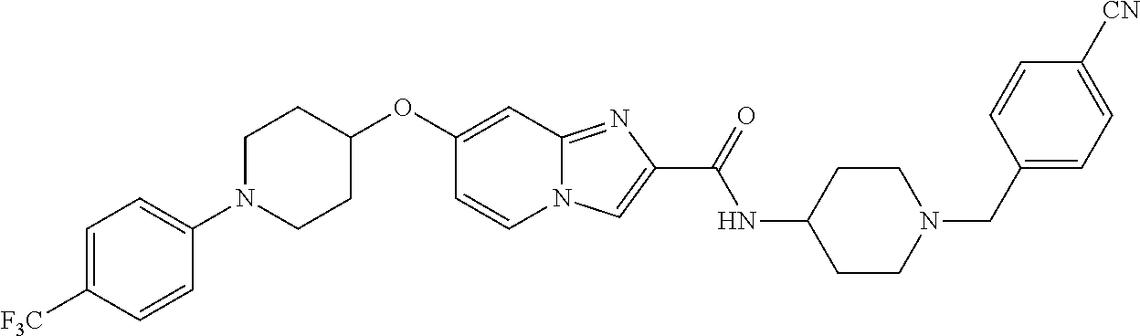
C1=CN2C(=NC(C(=O)NC3CCN(CC4=CC=C([CN])C=C4)CC3)=C2)C=C1OC1CCN(C2=CC=C([F3C])C=C2)CC1
